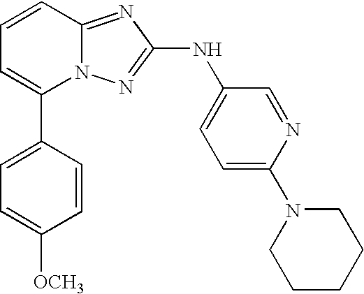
C1(C2=CC=CC3=NC(NC4=CC=C(N5CCCCC5)N=C4)=NN23)=CC=C([OCH3])C=C1
